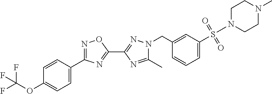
C1=C(C2=NOC(C3=NN(CC4=CC(S(N5CCN(C)CC5)(=O)=O)=CC=C4)C(C)=N3)=N2)C=CC(OC(F)(F)F)=C1
